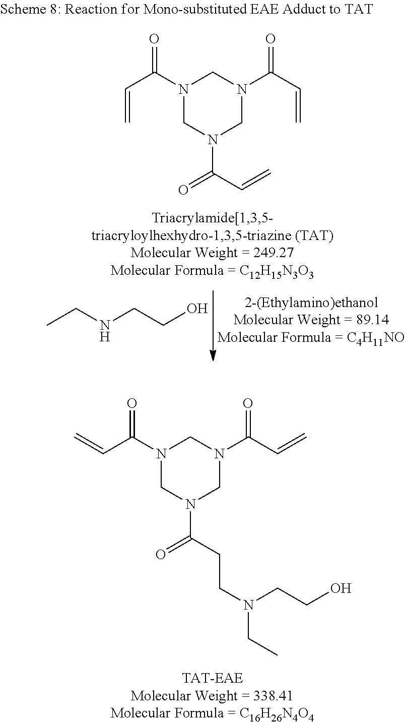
N1(C(=O)C=C)CN(C(=O)CCN(CC)CCO)CN(C(=O)C=C)C1.N1(C(=O)C=C)CN(C(=O)C=C)CN(C(=O)C=C)C1.C(O)CNCC
